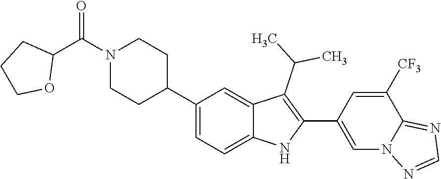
N1(C(C2CCCO2)=O)CCC(C2=CC=C3C(=C2)C(C(C)C)=C(C2=CN4C(=NC=N4)C([CF3])=C2)N3)CC1
